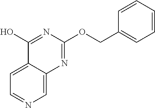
C1(O)=NC(OCC2=CC=CC=C2)=NC2=CN=CC=C12
